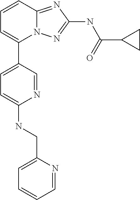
C1=CC2=NC(NC(C3CC3)=O)=NN2C(C2=CC=C(NCC3=CC=CC=N3)N=C2)=C1
